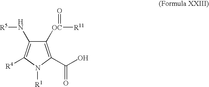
C1([OC]([R11])=O)=C(C(O)=O)N([R1])C([R4])=C1N[R5]
